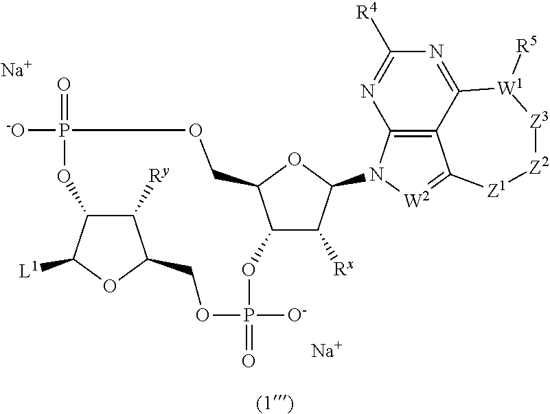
O=P1([-O])OC2C([Ry])C(OC2[L1])COP([O-])(=O)OC2C([Rx])C(N3C4=C5C(=NC([R4])=N4)[W1]([R5])[Z3][Z2][Z1]C5=[W2]3)OC2CO1.[Na].[Na]
